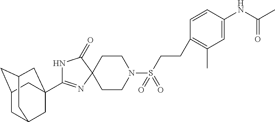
N1C(C23CC4CC(CC(C2)C4)C3)=NC2(C1=O)CCN(S(CCC1=C(C)C=C(NC(C)=O)C=C1)(=O)=O)CC2
